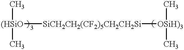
[(HSiO]([SiCH2CH2(CF2)5CH2CH2Si][OSiH)3](C)C)(C)C
